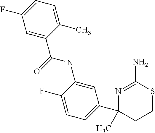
C1(C(=O)NC2=CC(C3(C)CCSC(N)=N3)=CC=C2F)=CC(F)=CC=C1C
